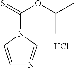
C1=CN(C(=S)OC(C)C)C=N1.Cl
